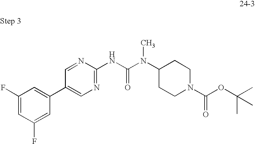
C1(F)=CC(F)=CC(C2=CN=C(NC(N(C3CCN(C(OC(C)(C)C)=O)CC3)C)=O)N=C2)=C1
